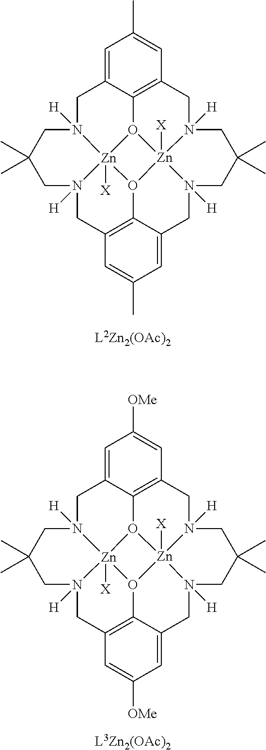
C1=C2C3=C(C=C1C)CN1([H])CC(C)(C)CN4([H])CC5=CC(C)=CC6=C5O5[Zn]14([X])O3[Zn]51([X])N([H])(C2)CC(C)(C)CN1([H])C6.C1=C2C3=C(C=C1[OMe])CN1([H])CC(C)(C)CN4([H])CC5=CC([OMe])=CC6=C5O5[Zn]14([X])O3[Zn]51([X])N([H])(C2)CC(C)(C)CN1([H])C6
